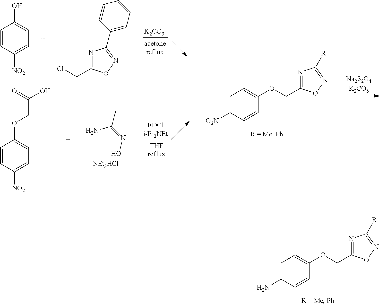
C1=C(N)C=CC(OCC2=NC([R])=NO2)=C1.CC(=NO)N.[NEt3HCl].C1=C([O2N])C=CC(OCC2=NC([R])=NO2)=C1.[EDCli-Pr2NEt].[K2CO3].C1=CC([NO2])=CC=C1O.N1=C(CCl)ON=C1C1=CC=CC=C1.C1=CC([NO2])=CC=C1OCC(O)=O
